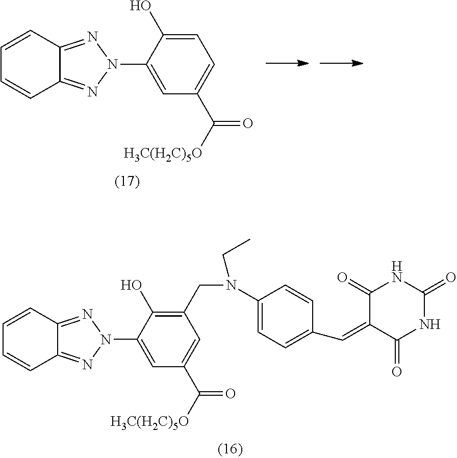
C1=CC=CC2=NN(C3=CC(C(=O)[H3C(H2C)5O])=CC=C3O)N=C12.C(N(C1=CC=C(C=C2C(=O)NC(=O)NC2=O)C=C1)CC)C1=C(O)C(N2N=C3C=CC=CC3=N2)=CC(C(=O)[H3C(H2C)5O])=C1
